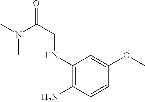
C1(NCC(=O)N(C)C)=C(N)C=CC(OC)=C1
